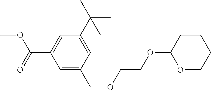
C1=C(COCCOC2OCCCC2)C=C(C(C)(C)C)C=C1C(=O)OC
